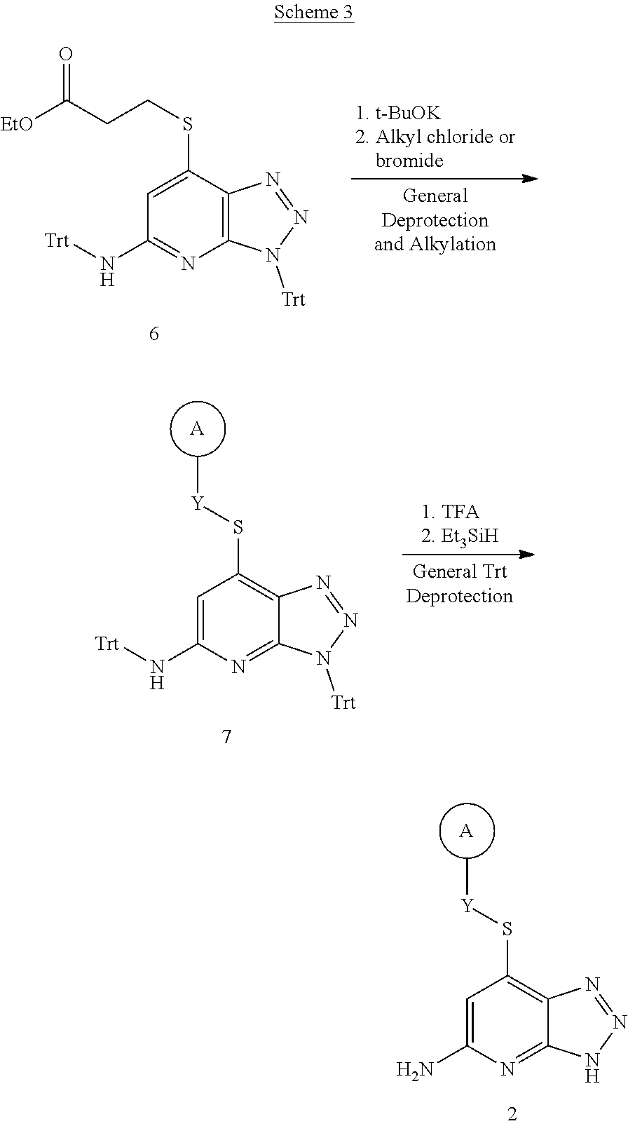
[EtO]C(CCSC1=CC(N[Trt])=NC2=C1N=NN2[Trt])=O.[A].[Y](SC1=C2C(=NC(N[Trt])=C1)N([Trt])N=N2)C.[Y](SC1=C2C(=NC(N)=C1)NN=N2)C.[A]
